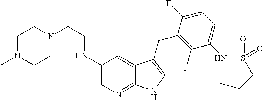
C12=NC=C(NCCN3CCN(C)CC3)C=C1C(CC1=C(F)C(NS(=O)(=O)CCC)=CC=C1F)=CN2
